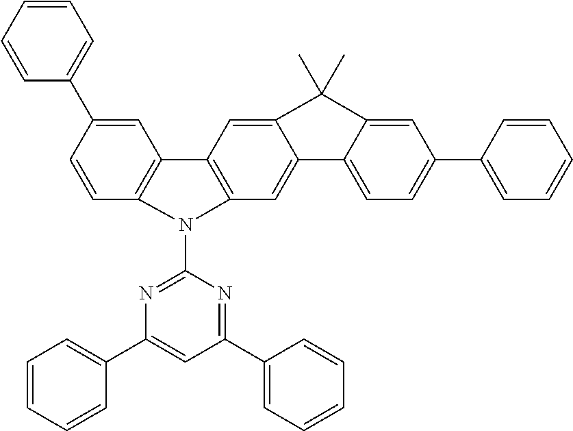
C1=C(C2=CC=CC=C2)C=CC2=C1C1=C(C=C3C(=C1)C(C)(C)C1=CC(C4=CC=CC=C4)=CC=C31)N2C1=NC(C2=CC=CC=C2)=CC(C2=CC=CC=C2)=N1
